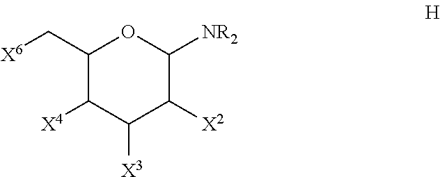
C1(C[X6])C([X4])C([X3])C([X2])C([NR2])O1
